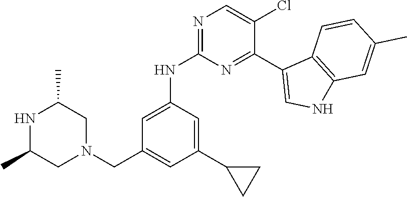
N1C(C)CN(CC2=CC(C3CC3)=CC(NC3=NC=C(Cl)C(C4=CNC5=C4C=CC(C)=C5)=N3)=C2)CC1C
